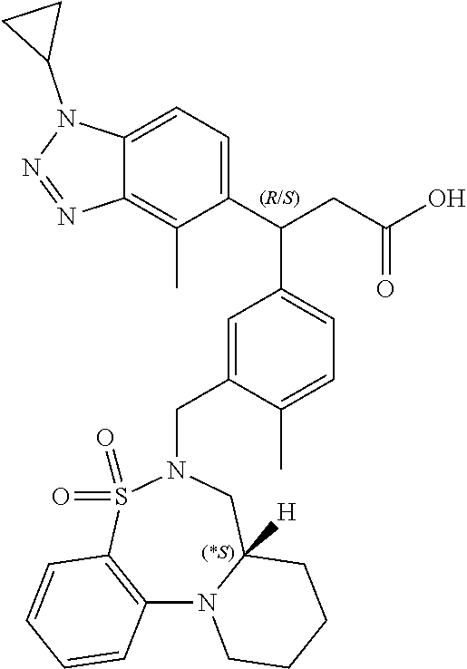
C1(C(CC(O)=O)C2=CC=C(C)C(CN3S(=O)(=O)C4=C(N5C([H])(C3)CCCC5)C=CC=C4)=C2)=CC=C2C(=C1C)N=NN2C1CC1
